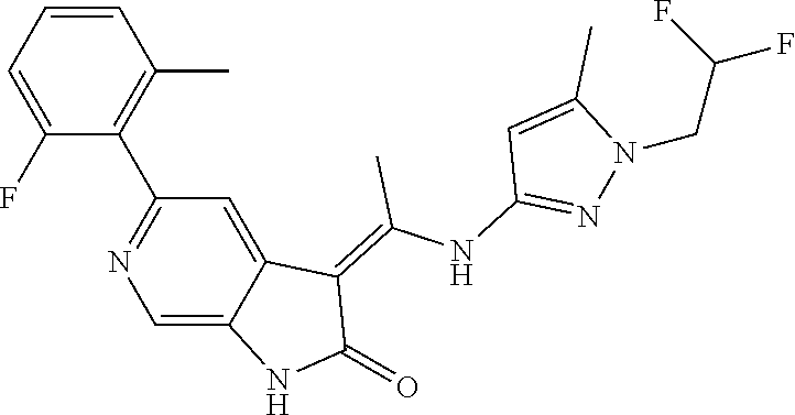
C1=CC=C(F)C(C2=NC=C3C(=C2)C(=C(NC2=NN(CC(F)F)C(C)=C2)C)C(=O)N3)=C1C
